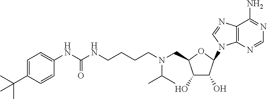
C(N(CCCCNC(NC1=CC=C(C(C)(C)C)C=C1)=O)CC1C(O)C(O)C(N2C3=C(C(N)=NC=N3)N=C2)O1)(C)C
